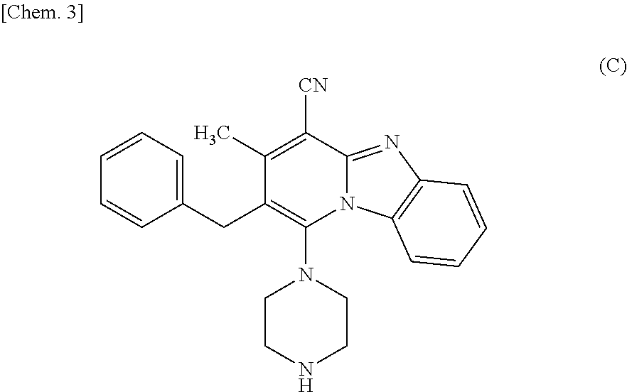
C1(C)=C([CN])C2=NC3=C(N2C(N2CCNCC2)=C1CC1=CC=CC=C1)C=CC=C3
